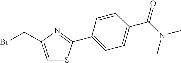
BrCC1=CSC(C2=CC=C(C(N(C)C)=O)C=C2)=N1
